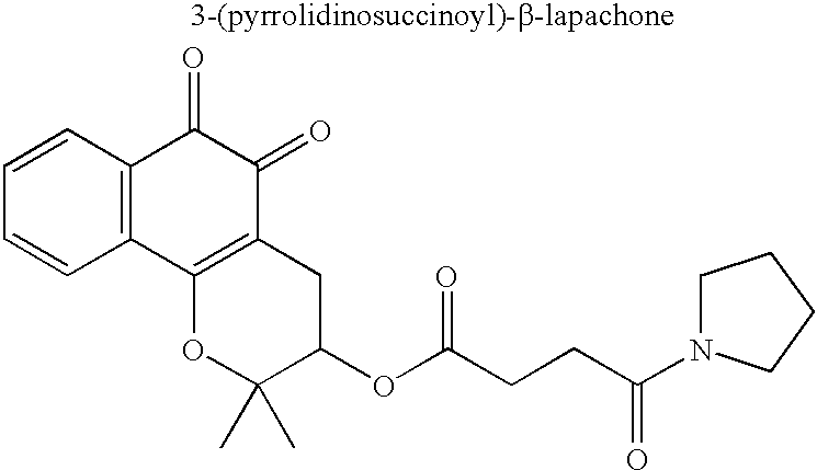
C1=CC2=C(C=C1)C1=C(C(=O)C2=O)CC(OC(CCC(=O)N2CCCC2)=O)C(C)(C)O1
